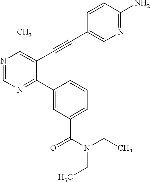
N1=CN=C(C2=CC(C(=O)N(CC)CC)=CC=C2)C(C#CC2=CN=C(N)C=C2)=C1C
